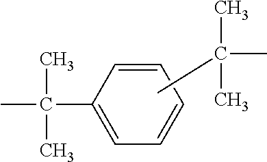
C1=CC=CC=C1C(C)(C)C.CC(C)(C)C
